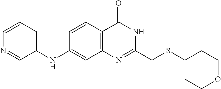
S(C1CCOCC1)CC1=NC2=C(C=CC(NC3=CC=CN=C3)=C2)C(=O)N1
